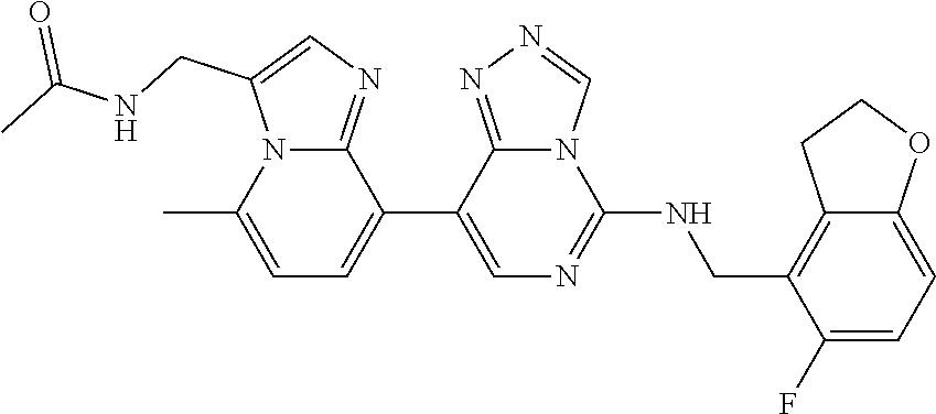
C1(C2=CC=C(C)N3C2=NC=C3CNC(=O)C)=CN=C(NCC2=C3C(=CC=C2F)OCC3)N2C1=NN=C2
